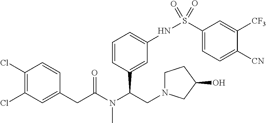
C1(Cl)=C(Cl)C=C(CC(N(C(CN2CCC(O)C2)C2=CC(NS(C3=CC=C([CN])C([CF3])=C3)(=O)=O)=CC=C2)C)=O)C=C1
